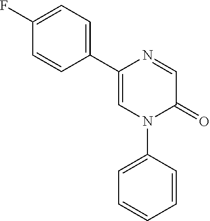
C1(C2=CC=C(F)C=C2)=CN(C2=CC=CC=C2)C(=O)C=N1
